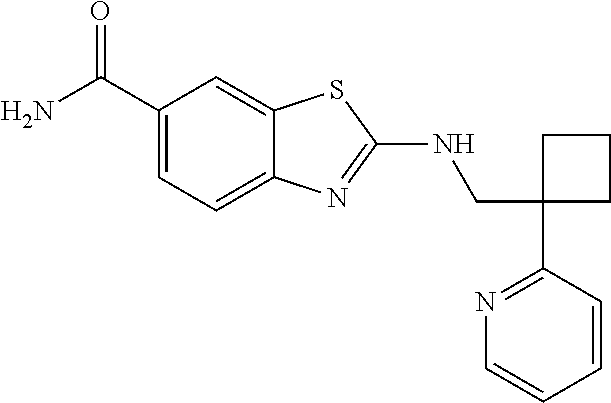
C1(CNC2=NC3=CC=C(C(N)=O)C=C3S2)(C2=NC=CC=C2)CCC1
